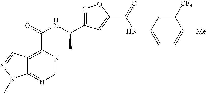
C12=NC=NC(C(=O)NC(C3=NOC(C(=O)NC4=CC=C([Me])C([CF3])=C4)=C3)C)=C1C=NN2C
